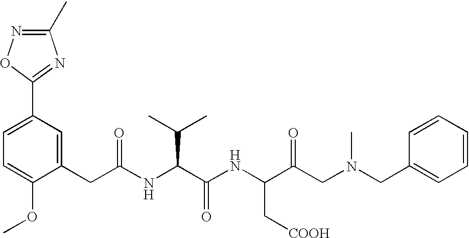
C1=C(OC)C(CC(NC(C(NC(C(CN(CC2=CC=CC=C2)C)=O)C[COOH])=O)C(C)C)=O)=CC(C2=NC(C)=NO2)=C1
